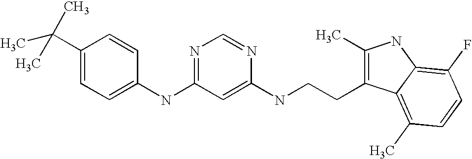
C1(NC2=NC=NC(NCCC3=C(C)NC4=C(F)C=CC(C)=C34)=C2)=CC=C(C(C)(C)C)C=C1
